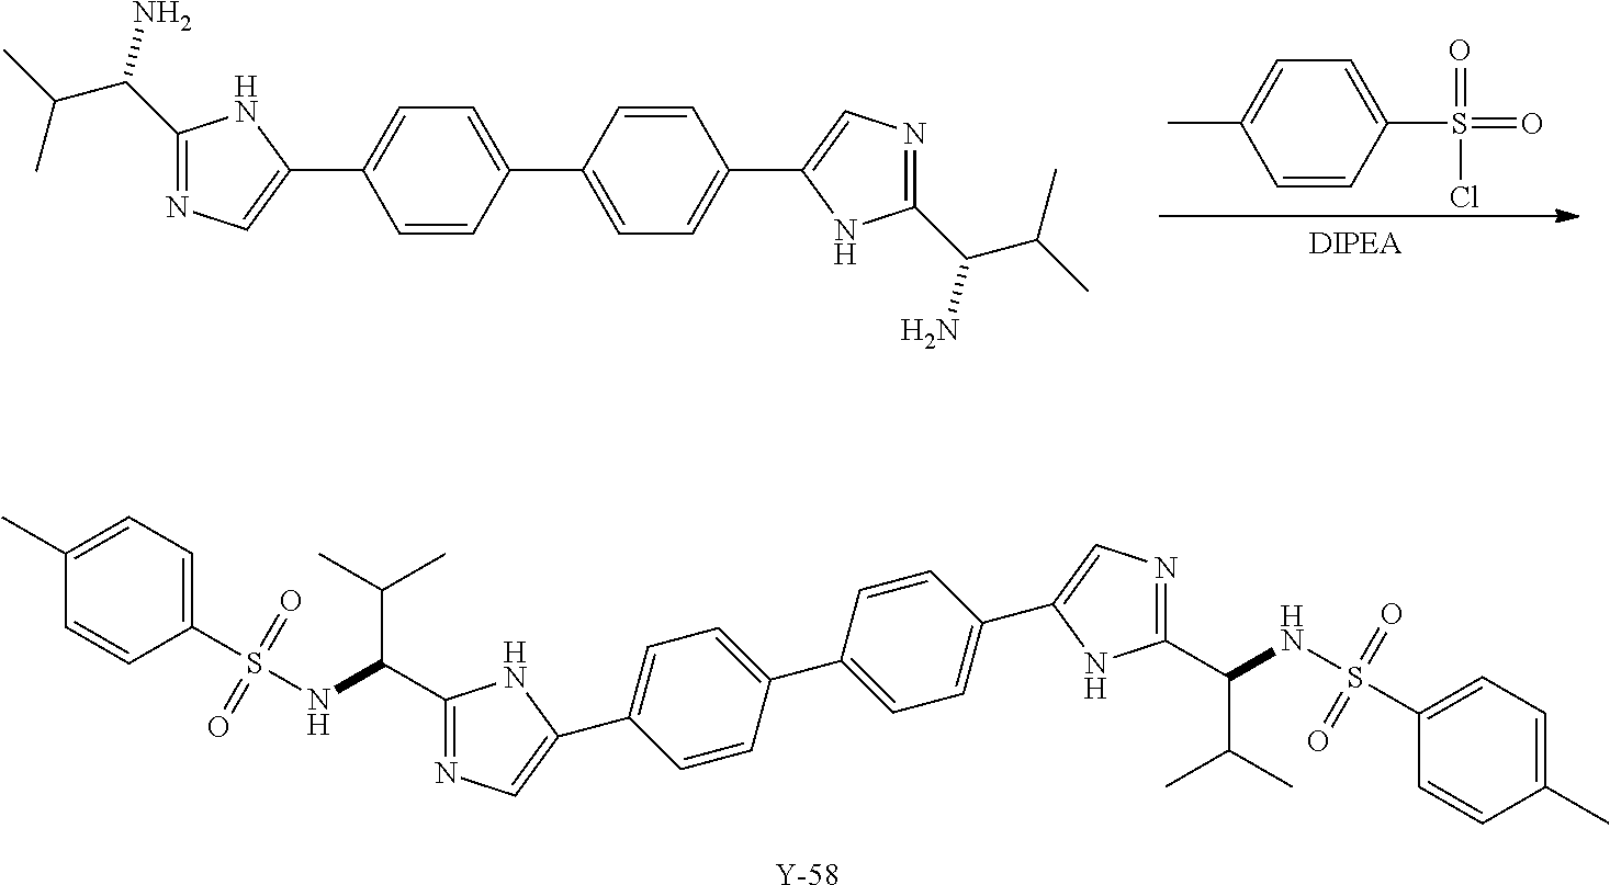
C1=CC(S(=O)(=O)Cl)=CC=C1C.C1(C(N)C(C)C)=NC=C(C2=CC=C(C3=CC=C(C4=CN=C(C(N)C(C)C)N4)C=C3)C=C2)N1.C1=CC(C2=CC=C(C3=CN=C(C(NS(C4=CC=C(C)C=C4)(=O)=O)C(C)C)N3)C=C2)=CC=C1C1=CN=C(C(NS(C2=CC=C(C)C=C2)(=O)=O)C(C)C)N1.[Y]
